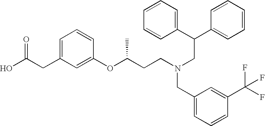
C(CC1=CC=CC(OC(CCN(CC(C2=CC=CC=C2)C2=CC=CC=C2)CC2=CC=CC(C(F)(F)F)=C2)C)=C1)(O)=O
